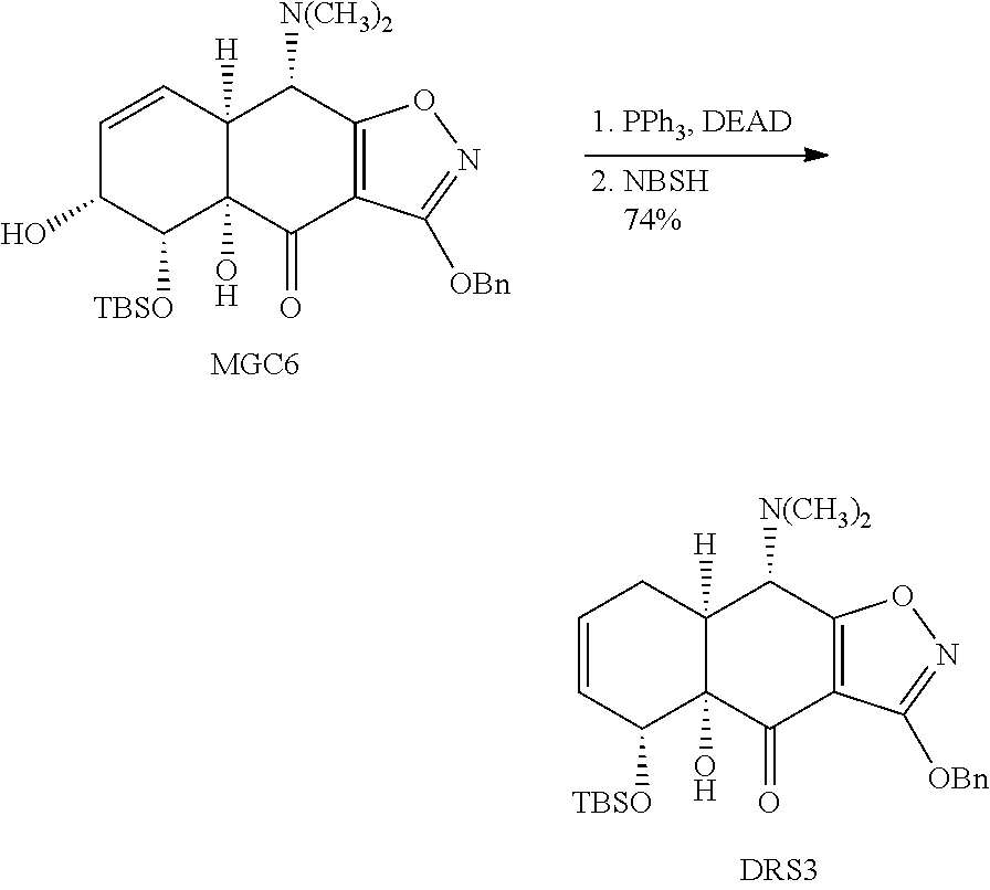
C1=CC2([H])C(O)(C([TBSO])C1O)C(=O)C1=C(ON=C1[OBn])C2[N(CH3)2].C1=CC([TBSO])C2(O)C([H])(C1)C([N(CH3)2])C1=C(C2=O)C([OBn])=NO1
